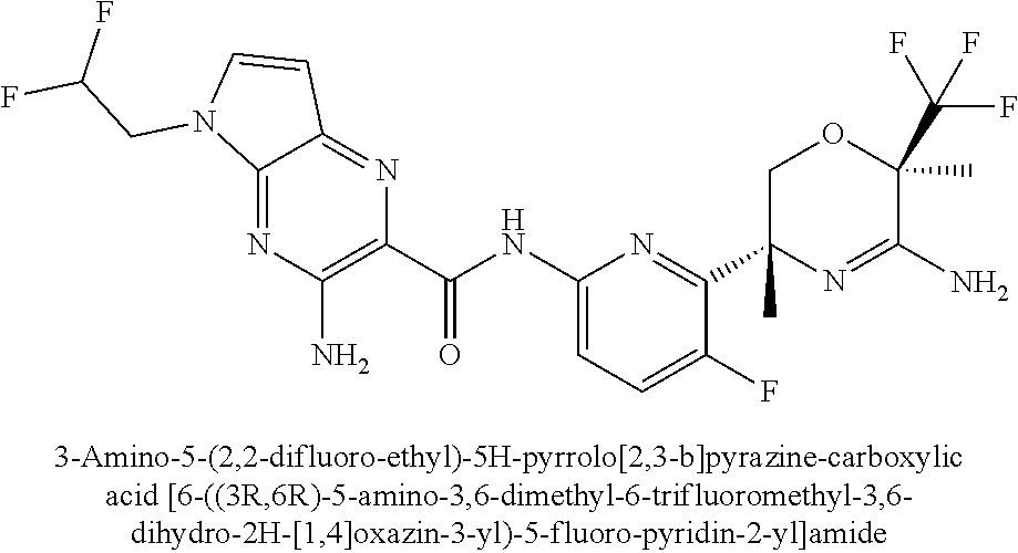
C1(C(NC2=CC=C(F)C(C3(C)N=C(N)C(C)(C(F)(F)F)OC3)=N2)=O)=C(N)N=C2C(=N1)C=CN2CC(F)F
